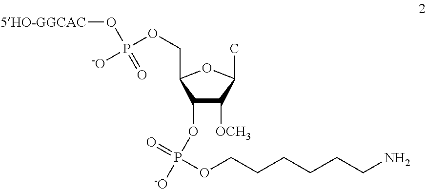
C1(OP([-O])(=O)OCCCCCCN)C([OCH3])C(C)OC1COP([-O])(O[5HO-GGCAC])=O
